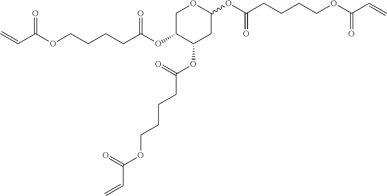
C1C(OC(CCCCOC(C=C)=O)=O)C(OC(CCCCOC(C=C)=O)=O)CC(OC(CCCCOC(C=C)=O)=O)O1
